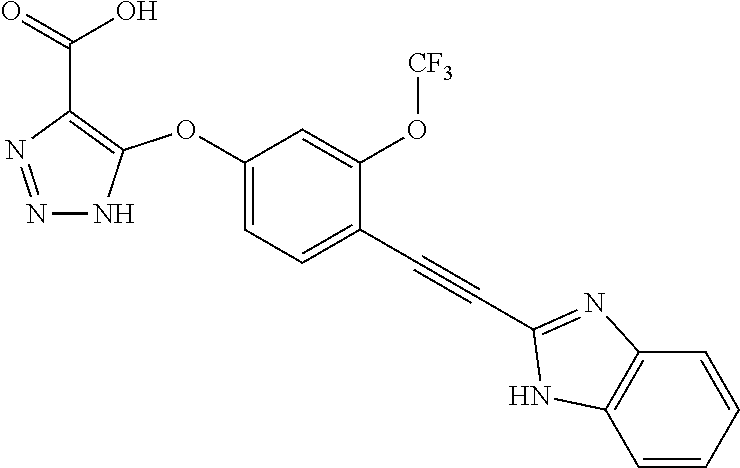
C1(OC2=C(C(=O)O)N=NN2)=CC=C(C#CC2=NC3=C(N2)C=CC=C3)C(O[CF3])=C1
